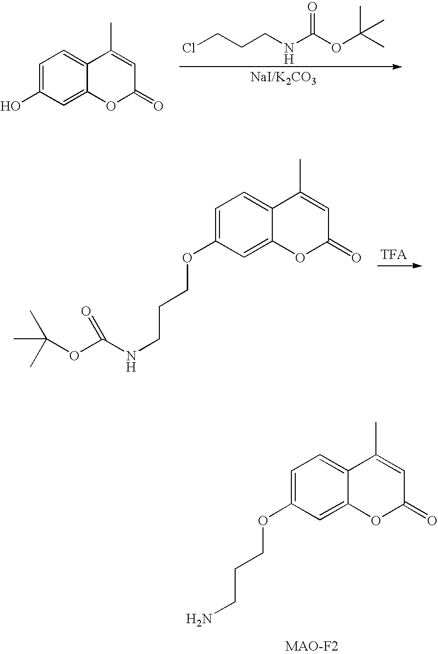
C1=C(OCCCNC(OC(C)(C)C)=O)C=C2C(=C1)C(C)=CC(=O)O2.C1=C(OCCCN)C=C2C(=C1)C(C)=CC(=O)O2.ClCCCNC(OC(C)(C)C)=O.C1=C(O)C=C2C(=C1)C(C)=CC(=O)O2
